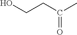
OCCC(C)=O
